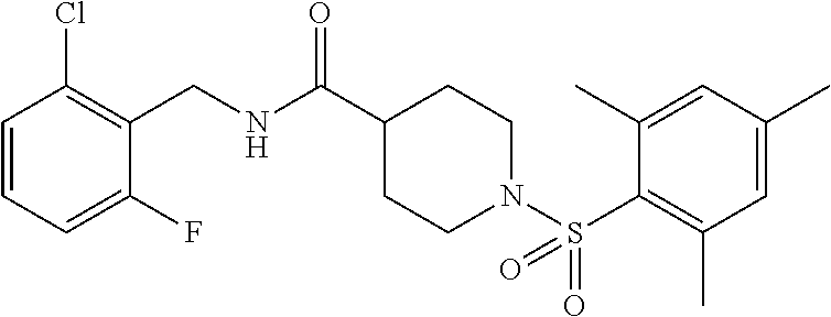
C(NC(C1CCN(S(C2=C(C)C=C(C)C=C2C)(=O)=O)CC1)=O)C1=C(Cl)C=CC=C1F
